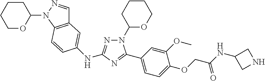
C12=C(N(C3CCCCO3)N=C1)C=CC(NC1=NN(C3OCCCC3)C(C3=CC=C(OCC(=O)NC4CNC4)C(OC)=C3)=N1)=C2
